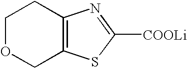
C1OCC2=C(C1)N=C([COOLi])S2
